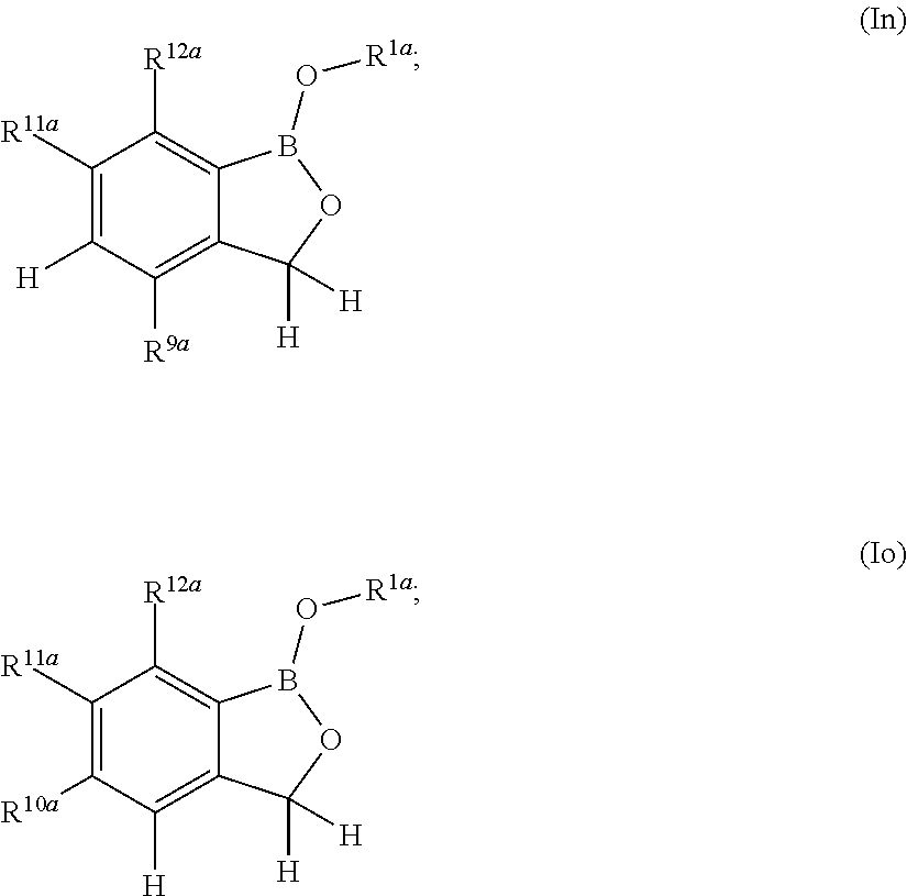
C1([R11a])=C([H])C([R9a])=C2C(=C1[R12a])B(O[R1a])OC2([H])[H].C1([R11a])=C([R10a])C([H])=C2C(=C1[R12a])B(O[R1a])OC2([H])[H]
